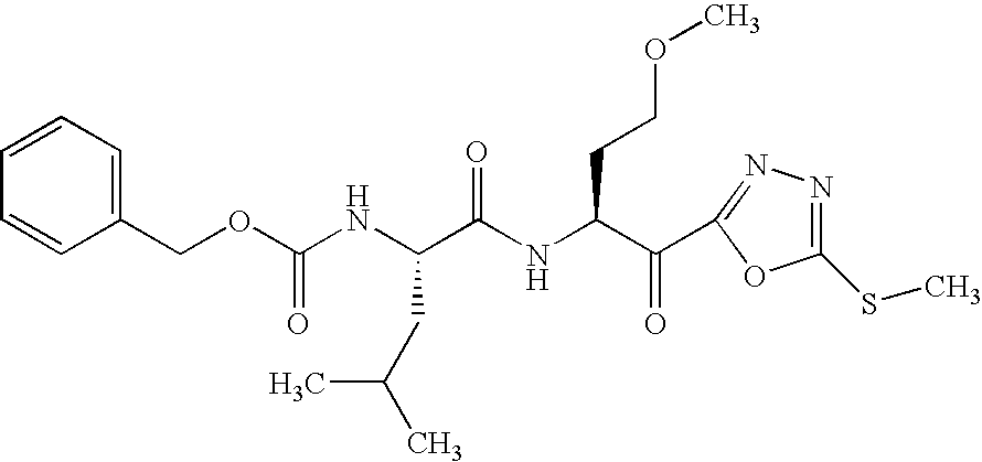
C1(COC(NC(C(NC(C(C2=NN=C(SC)O2)=O)CCOC)=O)CC(C)C)=O)=CC=CC=C1
